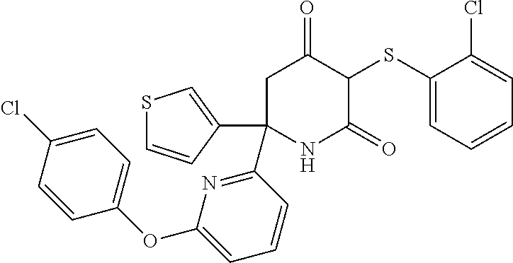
C1(SC2C(=O)CC(C3=NC(OC4=CC=C(Cl)C=C4)=CC=C3)(C3=CSC=C3)NC2=O)=CC=CC=C1Cl
